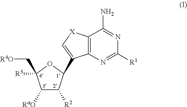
C12=C(N=C([R1])N=C1N)C(C1C([R2])C([RaO])C(C[R4O])([R3])O1)=C[X]2
